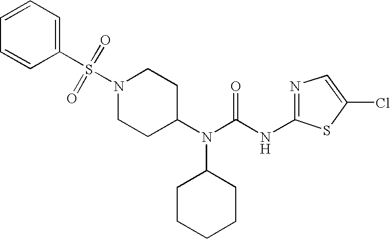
N1(S(=O)(=O)C2=CC=CC=C2)CCC(N(C(NC2=NC=C(Cl)S2)=O)C2CCCCC2)CC1
